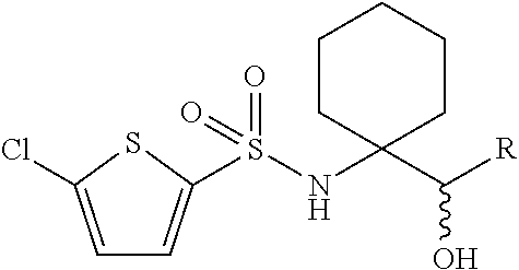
S(=O)(=O)(NC1(C([R])O)CCCCC1)C1=CC=C(Cl)S1
